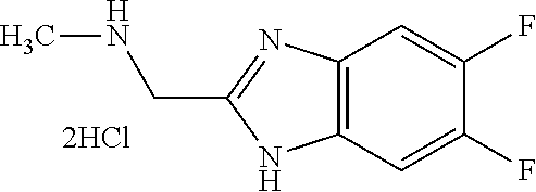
C12=C(C=C(F)C(F)=C1)NC(CNC)=N2
